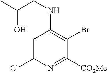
C1=C(Cl)N=C([CO2Me])C(Br)=C1NCC(O)C
